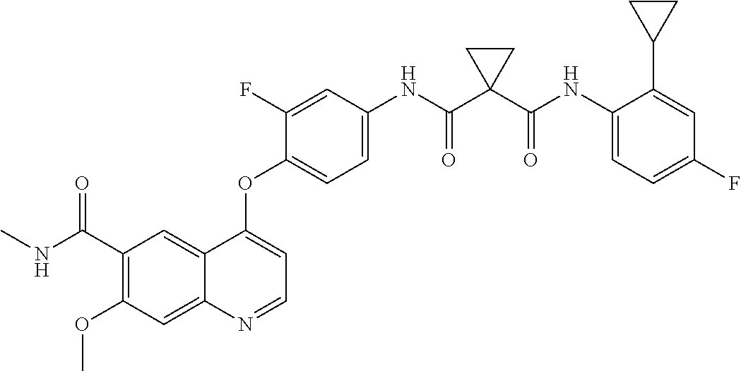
C12=CC(C(NC)=O)=C(OC)C=C1N=CC=C2OC1=CC=C(NC(C2(C(NC3=CC=C(F)C=C3C3CC3)=O)CC2)=O)C=C1F
